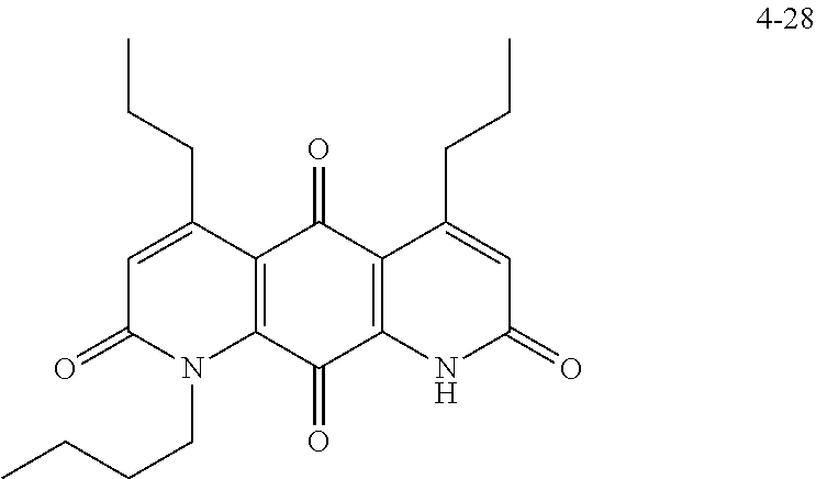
C12=C(C(=O)C3=C(C1=O)C(CCC)=CC(=O)N3)N(CCCC)C(=O)C=C2CCC
